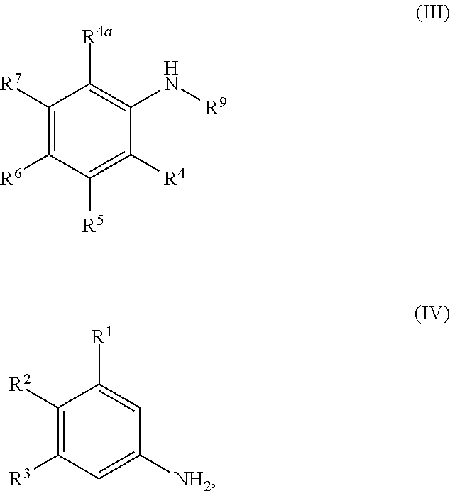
[R6]C1=C([R7])C([R4a])=C(N[R9])C([R4])=C1[R5].[R3]C1=C([R2])C([R1])=CC([NH2])=C1
